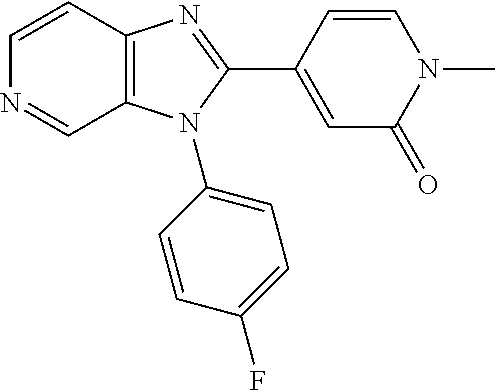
C12=C(N(C3=CC=C(F)C=C3)C(C3=CC(=O)N(C)C=C3)=N1)C=NC=C2
